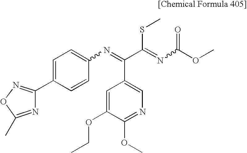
C1(C2=NOC(C)=N2)=CC=C(N=C(C(=NC(OC)=O)SC)C2=CN=C(OC)C(OCC)=C2)C=C1
